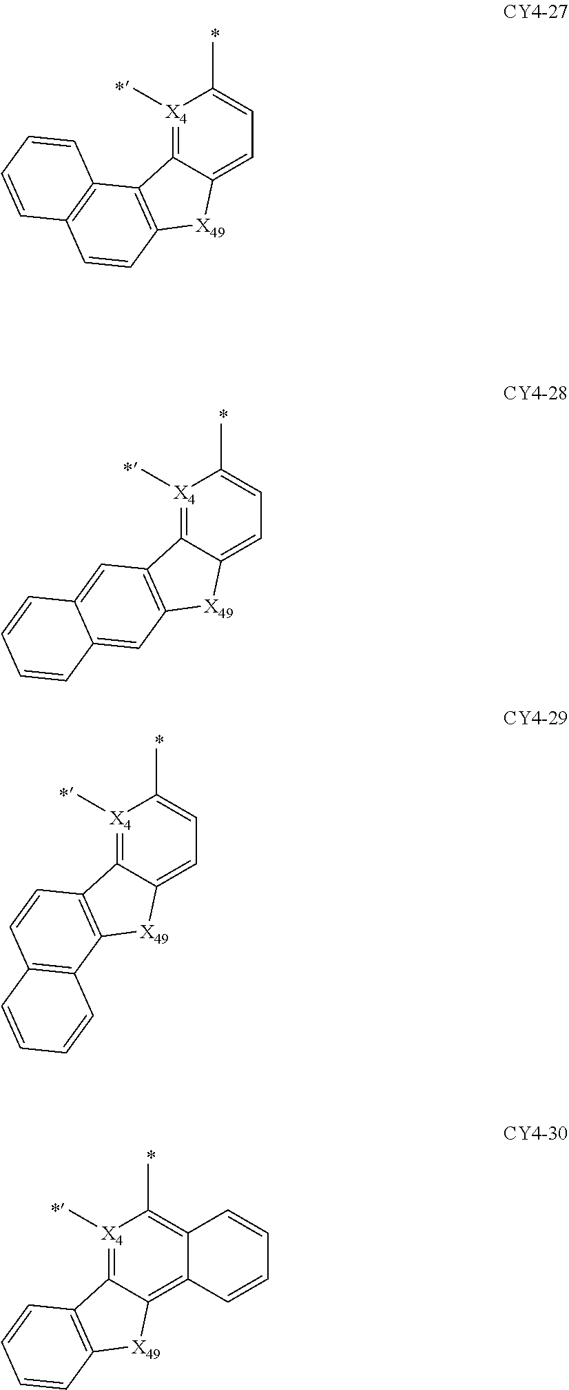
[X4]1(C)=C2C(=CC=C1C)[X49]C1=C2C2=C(C=C1)C=CC=C2.[X4]1(C)=C2C(=CC=C1C)[X49]C1=C2C=C2C(=C1)C=CC=C2.[X4]1(C)=C2C(=CC=C1C)[X49]C1=C2C=CC2=C1C=CC=C2.[X4]1(C)=C2C(=C3C(=C1C)C=CC=C3)[X49]C1=C2C=CC=C1
